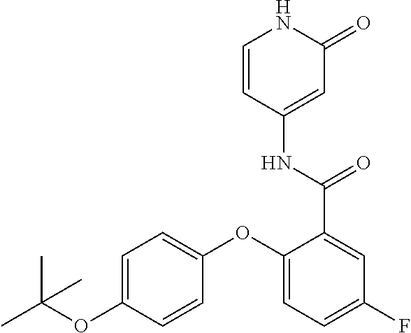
C1=CC(NC(=O)C2=CC(F)=CC=C2OC2=CC=C(OC(C)(C)C)C=C2)=CC(=O)N1
